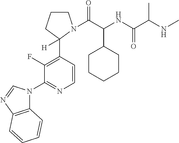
C1=CC(C2([H])CCCN2C(C(NC(C(NC)C)=O)C2CCCCC2)=O)=C(F)C(N2C3=C(N=C2)C=CC=C3)=N1
